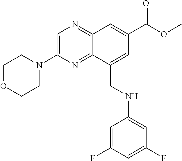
C1=C(N2CCOCC2)N=C2C(=N1)C=C(C(=O)OC)C=C2CNC1=CC(F)=CC(F)=C1
